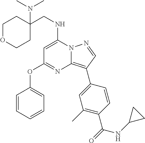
C(NC1=CC(OC2=CC=CC=C2)=NC2=C(C3=CC(C)=C(C(=O)NC4CC4)C=C3)C=NN12)C1(N(C)C)CCOCC1
